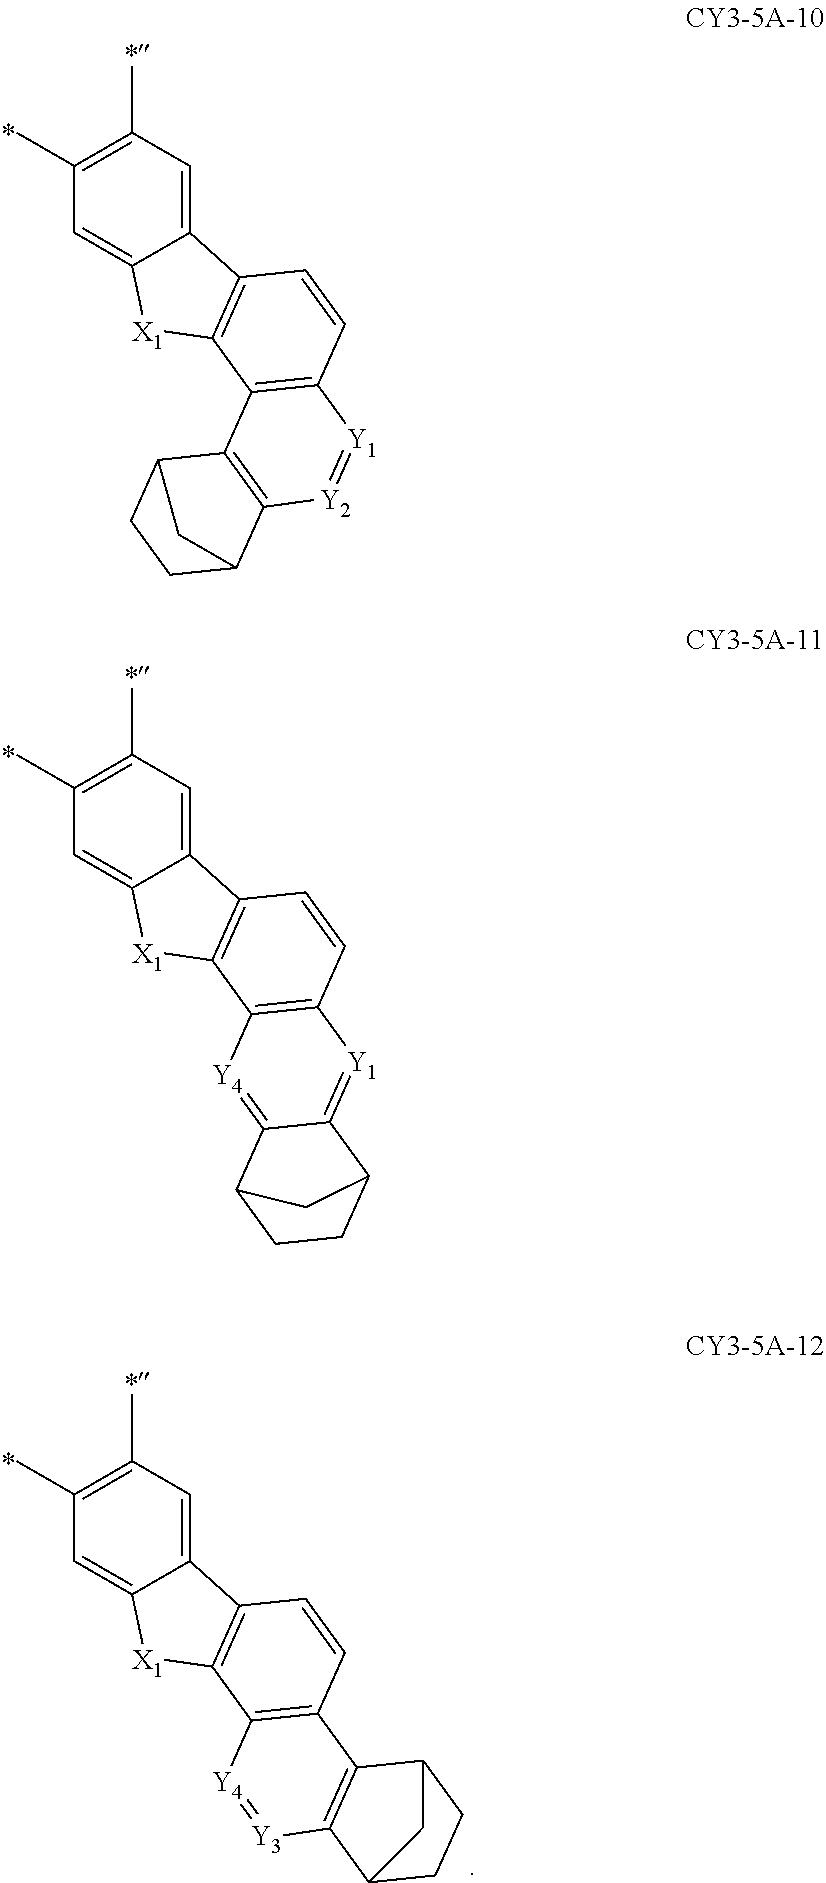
C1(C)=C(C)C=C2C(=C1)[X1]C1=C2C=CC2=C1C1=C([Y2]=[Y1]2)C2CCC1C2.C1(C)=C(C)C=C2C(=C1)[X1]C1=C2C=CC2=C1[Y4]=C1C(=[Y1]2)C2CCC1C2.C1(C)=C(C)C=C2C(=C1)[X1]C1=C2C=CC2=C1[Y4]=[Y3]C1=C2C2CCC1C2
